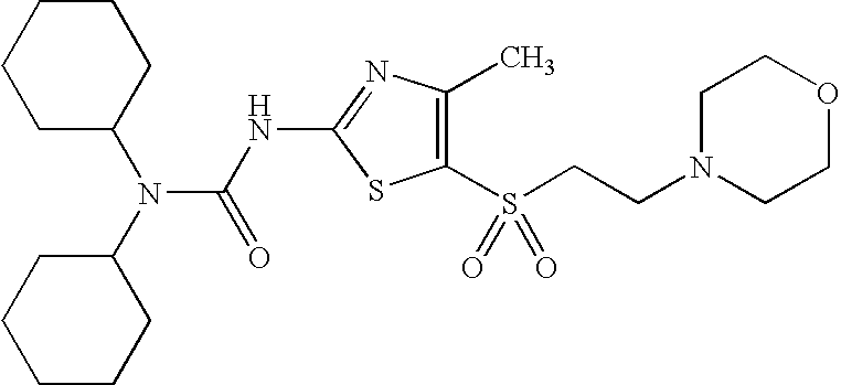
C1C(N(C2CCCCC2)C(=O)NC2=NC(C)=C(S(CCN3CCOCC3)(=O)=O)S2)CCCC1
